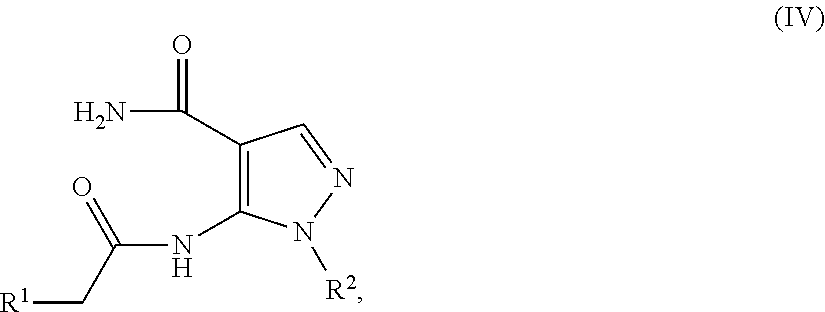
C1(C(N)=O)=C(NC(C[R1])=O)N([R2])N=C1
